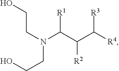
OCCN(CCO)C(C(C([R4])[R3])[R2])[R1]
